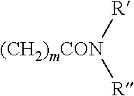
[(CH2)mCON]([R])[R]
